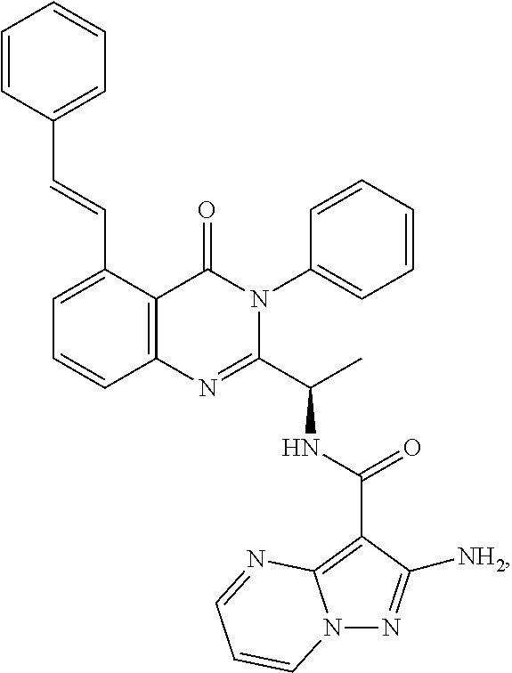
C1(C=CC2=CC=CC=C2)=CC=CC2=C1C(=O)N(C1=CC=CC=C1)C(C(C)NC(C1=C3N(N=C1[NH2])C=CC=N3)=O)=N2
